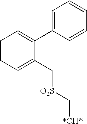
C1=CC=C(C[O2S]C[*CH*])C(C2=CC=CC=C2)=C1
